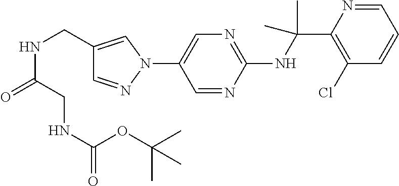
C1(NC(C2=C(Cl)C=CC=N2)(C)C)=NC=C(N2C=C(CNC(CNC(OC(C)(C)C)=O)=O)C=N2)C=N1
